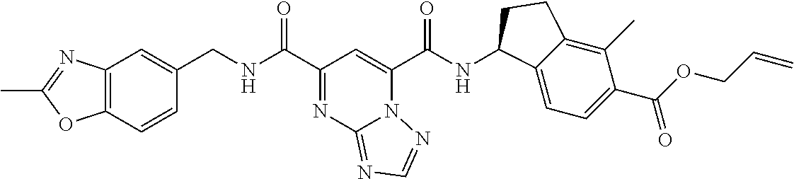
N12C(C(NC3C4=CC=C(C(OCC=C)=O)C(C)=C4CC3)=O)=CC(C(NCC3=CC4=C(C=C3)OC(C)=N4)=O)=NC1=NC=N2
